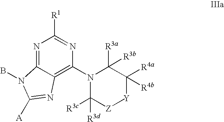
N1=C2C(=C(N3C([R3d])([R3c])[Z][Y]C([R4a])([R4b])C3([R3a])[R3b])N=C1[R1])N=C([A])N2B
